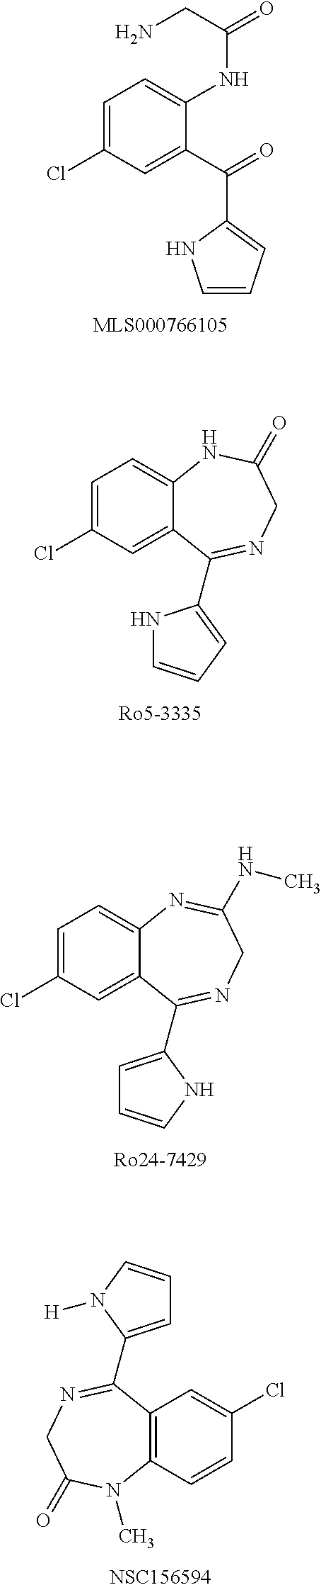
C1=C(Cl)C=C(C(=O)C2=CC=CN2)C(NC(CN)=O)=C1.C1=C(Cl)C=C2C(=C1)NC(=O)CN=C2C1=CC=CN1.C1=C(Cl)C=C2C(=C1)N=C(NC)CN=C2C1=CC=CN1.C12=C(C=CC(Cl)=C1)N(C)C(=O)CN=C2C1=CC=CN1[H]
